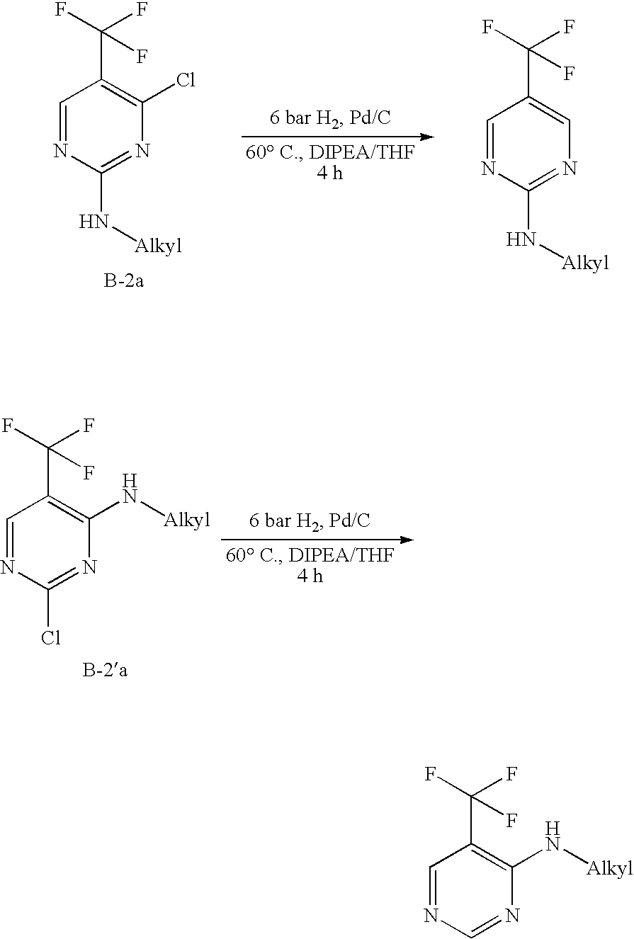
C1=NC=NC(N[Alkyl])=C1C(F)(F)F.C1=NC(N[Alkyl])=NC(Cl)=C1C(F)(F)F.C1=NC(N[Alkyl])=NC=C1C(F)(F)F.C1=NC(Cl)=NC(N[Alkyl])=C1C(F)(F)F
